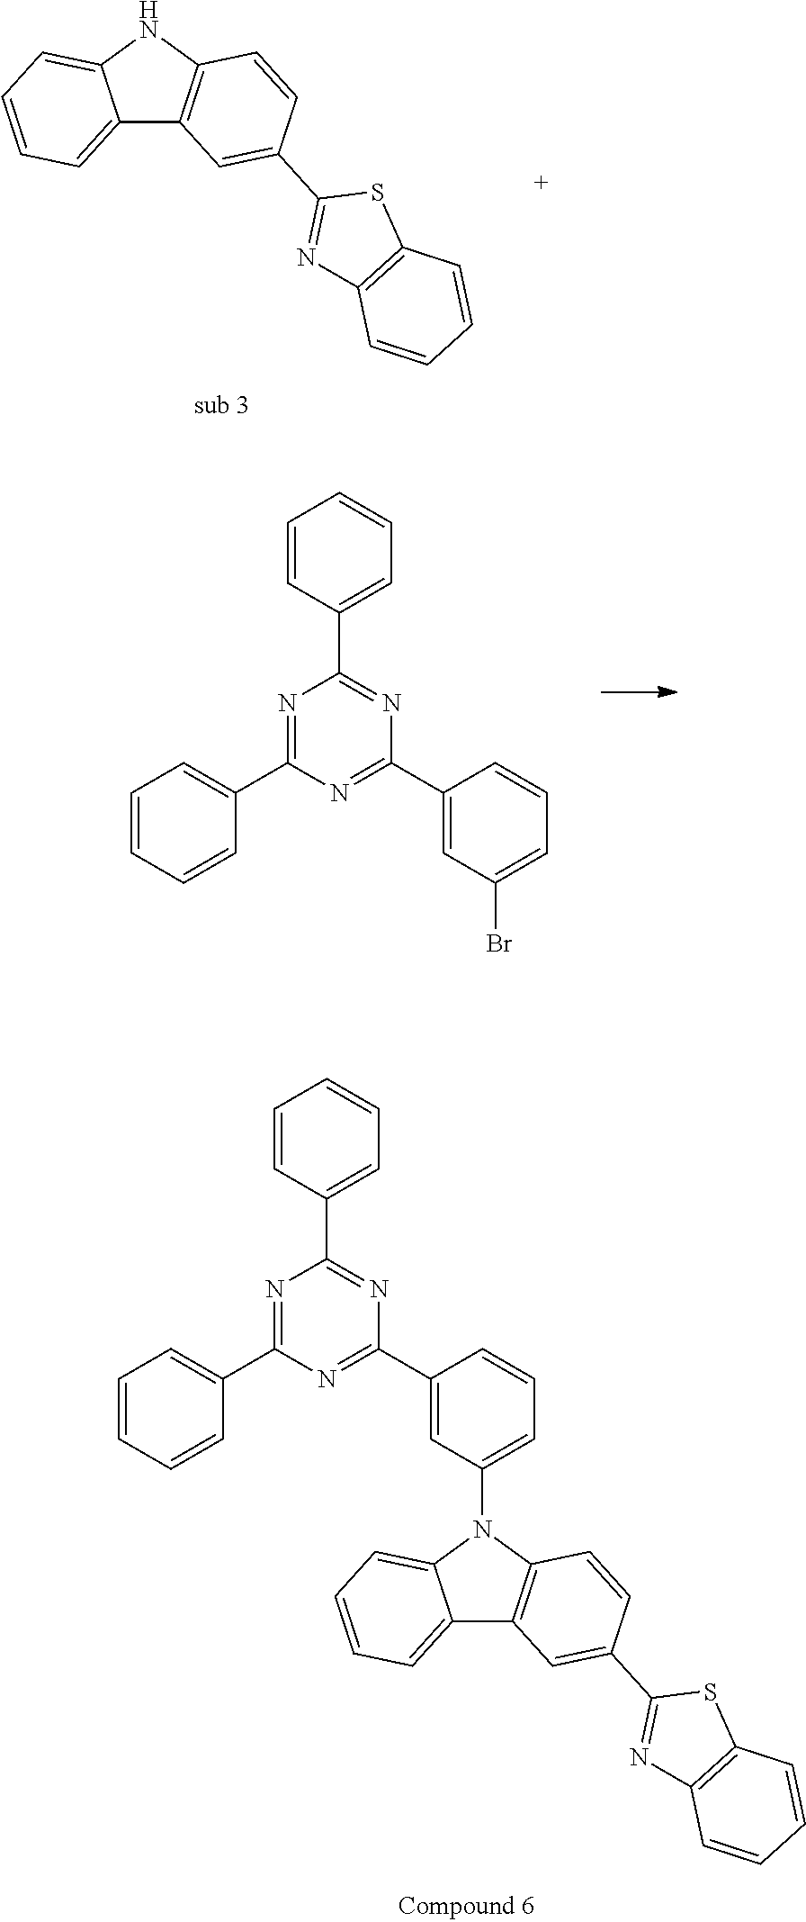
C12=CC=CC=C1NC1=C2C=C(C2=NC3=C(S2)C=CC=C3)C=C1.C1(C2=CC=CC=C2)=NC(C2=CC=CC=C2)=NC(C2=CC(Br)=CC=C2)=N1.C1(C2=CC(N3C4=C(C5=CC=CC=C53)C=C(C3=NC5=C(S3)C=CC=C5)C=C4)=CC=C2)=NC(C2=CC=CC=C2)=NC(C2=CC=CC=C2)=N1
